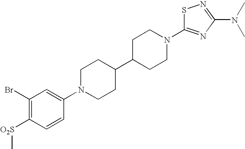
C1(Br)=C([O2S]C)C=CC(N2CCC(C3CCN(C4=NC(N(C)C)=NS4)CC3)CC2)=C1
